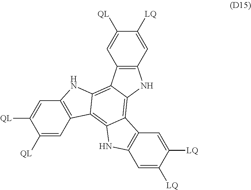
C1([LQ])=CC2=C(C=C1[QL])C1=C3C(=C4C(=C1N2)C1=C(N4)C=C([LQ])C([LQ])=C1)C1=C(N3)C=C([QL])C([QL])=C1
